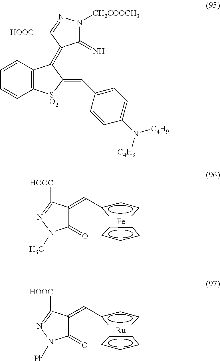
C1(=Cc2cccc2)C(=O)N(C)N=C1[HOOC].c1cccc1.[Fe].C1(=Cc2cccc2)C(=O)N([Ph])N=C1[HOOC].c1cccc1.[Ru].C12=C(C=CC=C1)C(=C1C(=N)N([CH2COOCH3])N=C1[HOOC])C(=CC1=CC=C(N([C4H9])[C4H9])C=C1)[SO2]2
